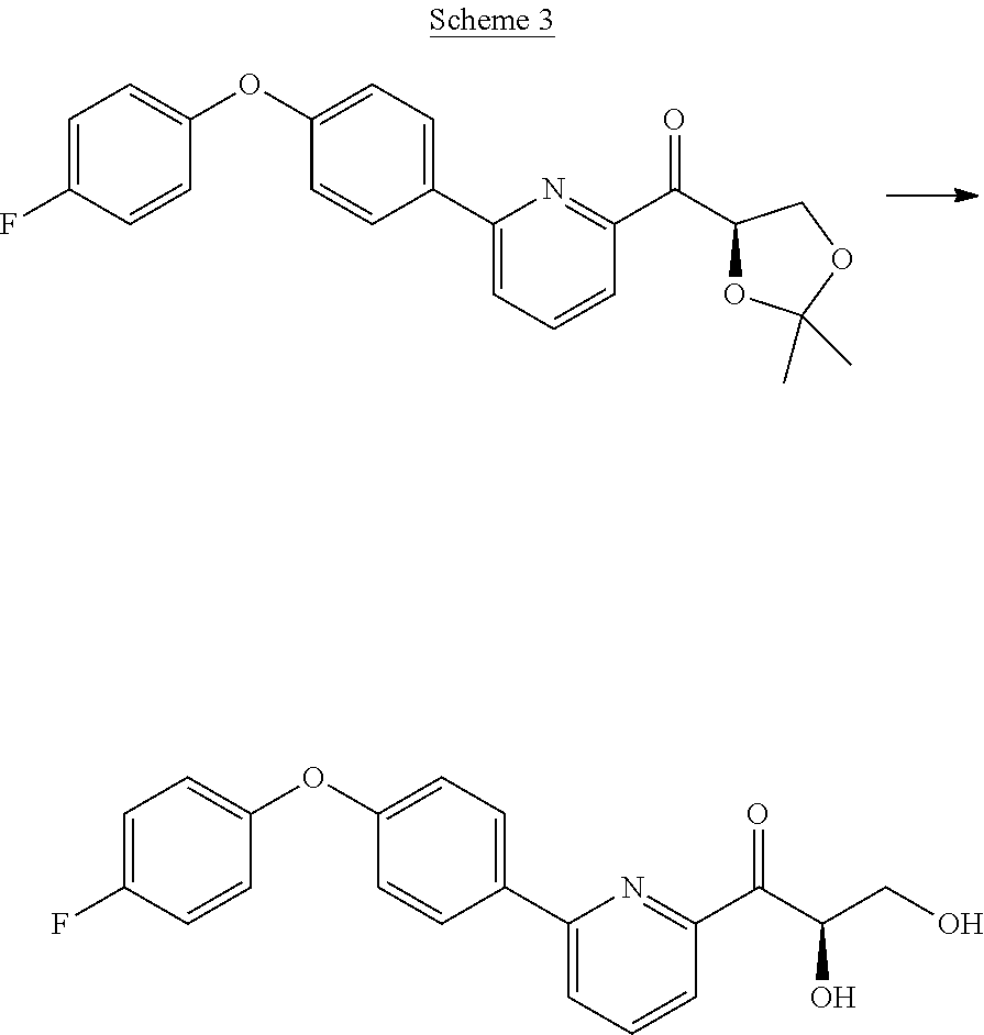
C1(OC2=CC=C(F)C=C2)=CC=C(C2=CC=CC(C(C(CO)O)=O)=N2)C=C1.C1(OC2=CC=C(F)C=C2)=CC=C(C2=CC=CC(C(C3OC(C)(C)OC3)=O)=N2)C=C1
